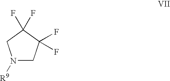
C1(F)(F)CN([R9])CC1(F)F
